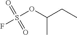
S(OC(CC)C)(=O)(=O)F
